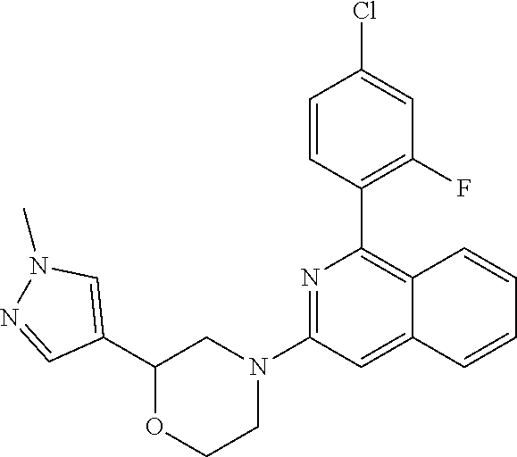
C1(C2=C3C(=CC(N4CCOC(C5=CN(C)N=C5)C4)=N2)C=CC=C3)=C(F)C=C(Cl)C=C1
